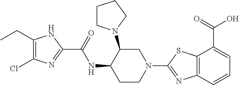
C1(CC)=C(Cl)N=C(C(=O)NC2CCN(C3=NC4=C(S3)C(C(=O)O)=CC=C4)CC2N2CCCC2)N1
